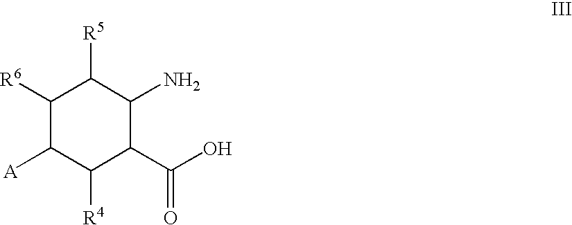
C1([R6])C([A])C([R4])C(C(O)=O)C(N)C1[R5]
